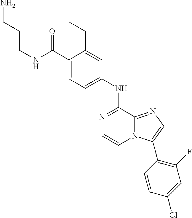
C1(C(NCCCN)=O)=CC=C(NC2=NC=CN3C2=NC=C3C2=C(F)C=C(Cl)C=C2)C=C1CC
